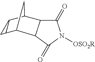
C1(=O)N([OSO2R])C(=O)C2C3CCC(C12)C3
